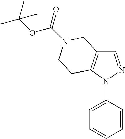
C1=NN(C2=CC=CC=C2)C2=C1CN(C(=O)OC(C)(C)C)CC2
